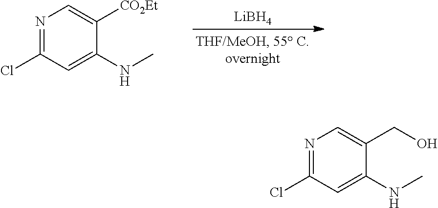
N1=C(Cl)C=C(NC)C(CO)=C1.N1=C(Cl)C=C(NC)C([CO2Et])=C1.[LiBH4]
